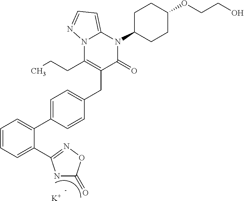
C1=CC=C(C2=NOC(=O)N2)C(C2=CC=C(CC3=C(CCC)N4C(=CC=N4)N(C4CCC(OCCO)CC4)C3=O)C=C2)=C1.[K]
